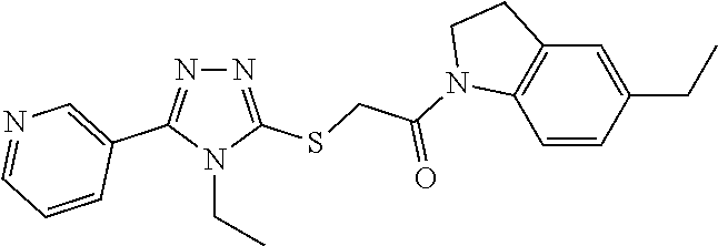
N1=C(SCC(=O)N2C3=C(C=C(CC)C=C3)CC2)N(CC)C(C2=CN=CC=C2)=N1
